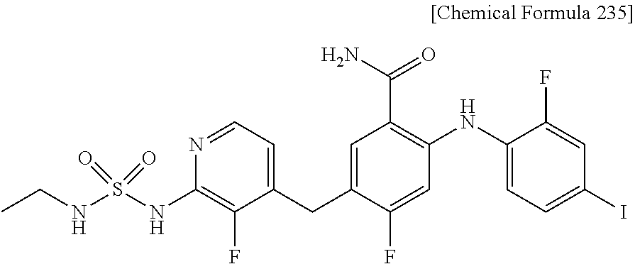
C1=C(CC2=CC=NC(NS(NCC)(=O)=O)=C2F)C(F)=CC(NC2=CC=C(I)C=C2F)=C1C(N)=O
